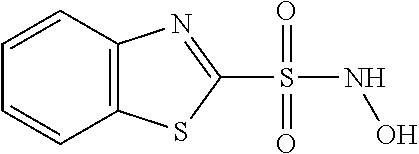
C1=CC2=C(C=C1)SC(S(=O)(=O)NO)=N2
